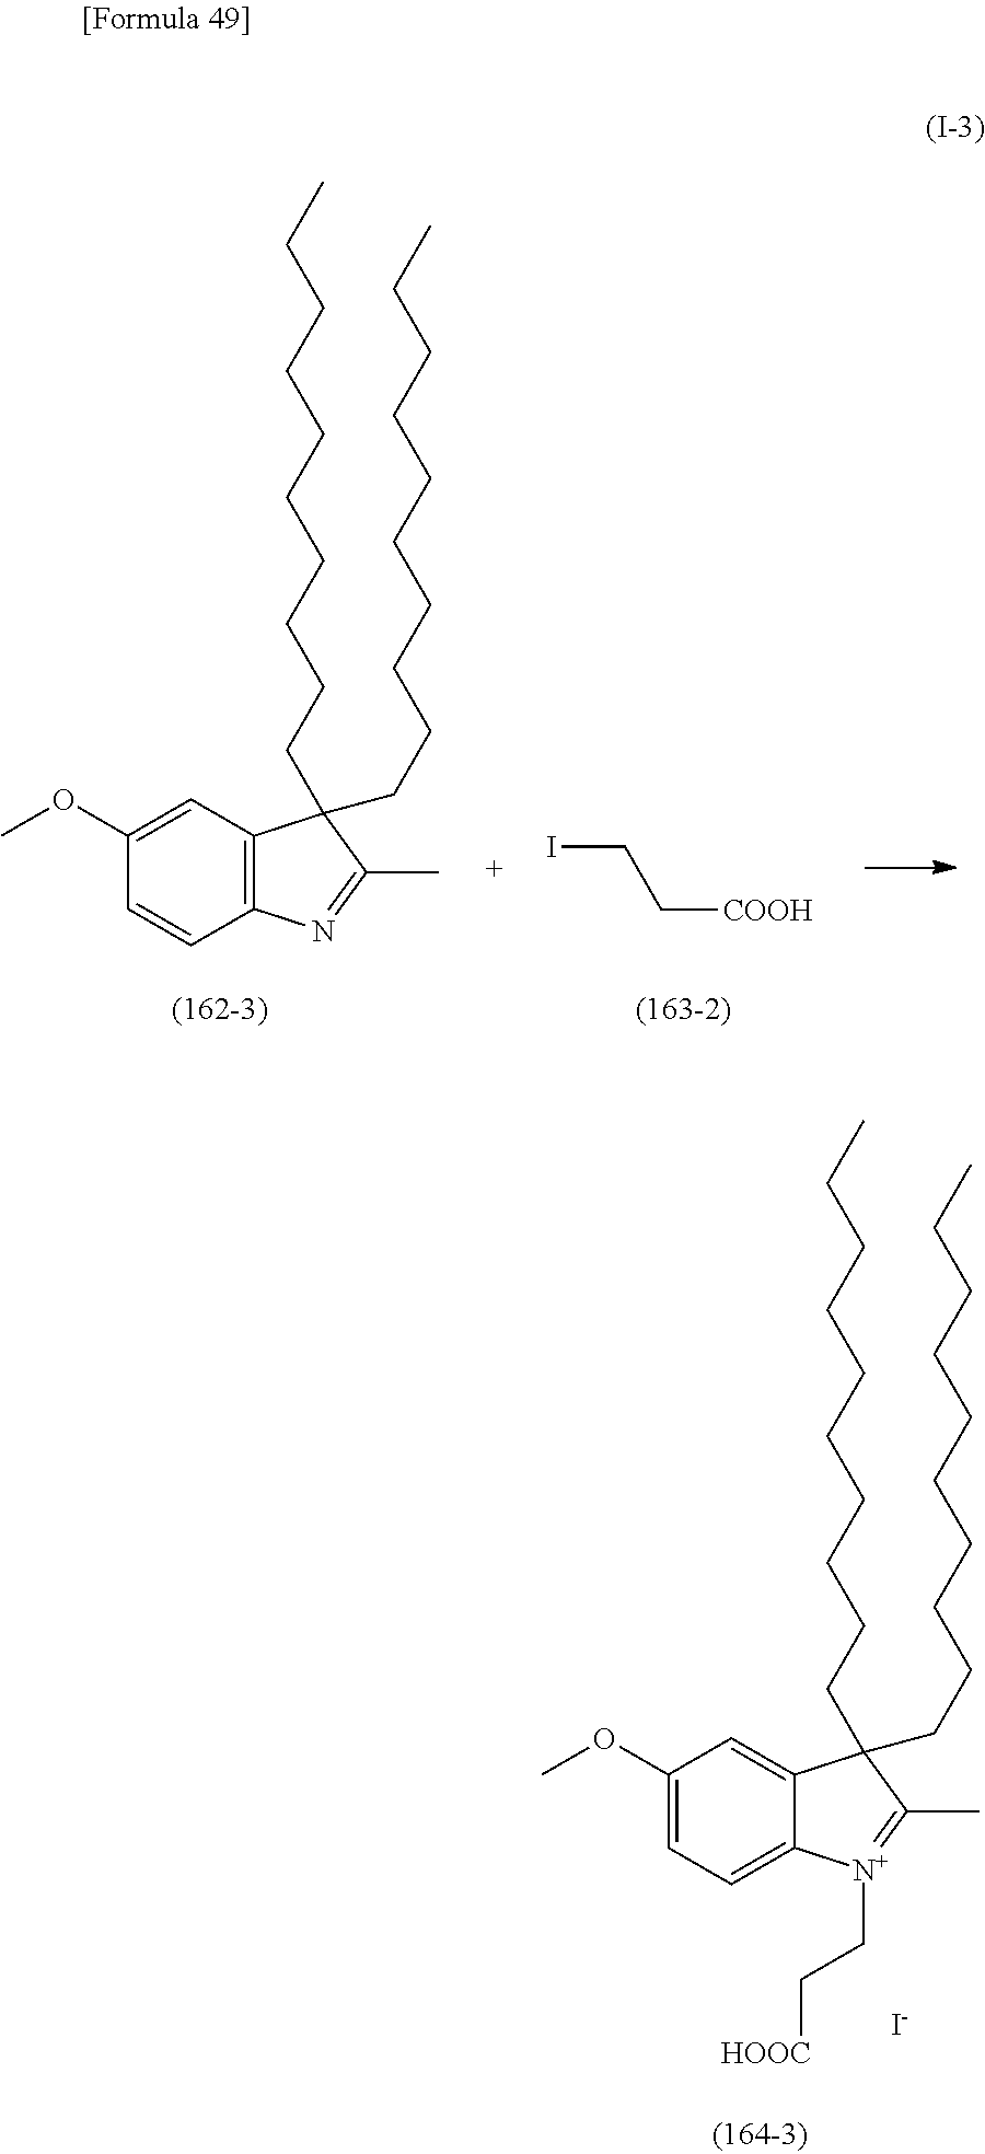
ICC[COOH].C12=C(N=C(C)C1(CCCCCCCCCC)CCCCCCCCCC)C=CC(OC)=C2.C12=CC(OC)=CC=C1[N+](CC[HOOC])=C(C)C2(CCCCCCCCCC)CCCCCCCCCC.[I-]
